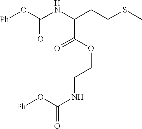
C(=O)(C(NC(O[Ph])=O)CCSC)OCCNC(O[Ph])=O
